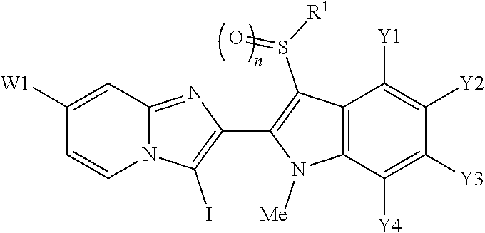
N12C(=NC(C3=C(S([R1])=O)C4=C(N3[Me])C([Y4])=C([Y3])C([Y2])=C4[Y1])=C1I)C=C([W1])C=C2
